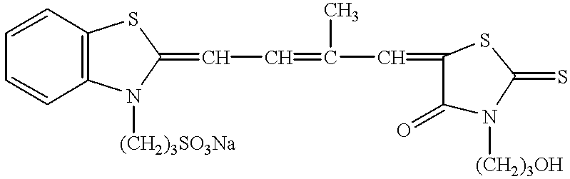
C1=CC2=C(C=C1)N([(CH2)3SO3Na])C(=CC=C(C=C1C(=O)N([(CH2)3OH])C(=S)S1)C)S2
